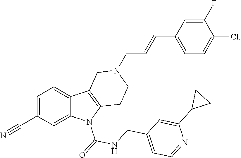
C1(C#N)=CC=C2C(=C1)N(C(=O)NCC1=CC=NC(C3CC3)=C1)C1=C2CN(CC=CC2=CC=C(Cl)C(F)=C2)CC1
